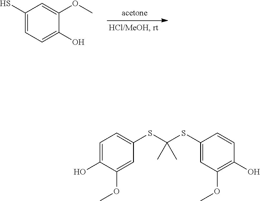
C1(S)=CC=C(O)C(OC)=C1.C1=C(O)C(OC)=CC(SC(SC2=CC(OC)=C(O)C=C2)(C)C)=C1
